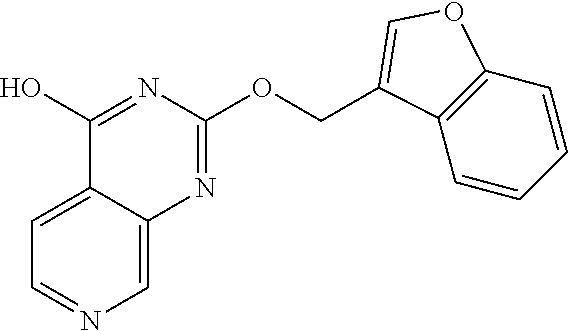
C1=C2C(=CC=N1)C(O)=NC(OCC1=COC3=C1C=CC=C3)=N2
